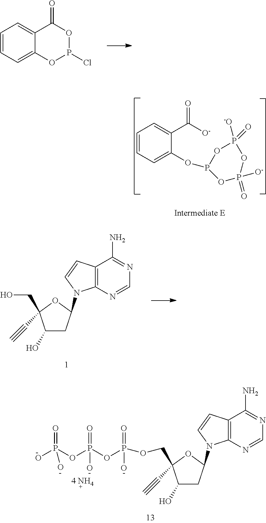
C1=CC=C(OP2OP([-O])(=O)OP(=O)([O-])O2)C(C(=O)[O-])=C1.C1(O)CC(N2C3=C(C(N)=NC=N3)C=C2)OC1(COP(=O)(O)OP(OP(O)(=O)O)(=O)O)C#C.C1=CC=C2C(=C1)C(=O)OP(Cl)O2.C1(O)CC(N2C3=C(C(N)=NC=N3)C=C2)OC1(CO)C#C
